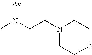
CN(CCN1CCOCC1)[Ac]
